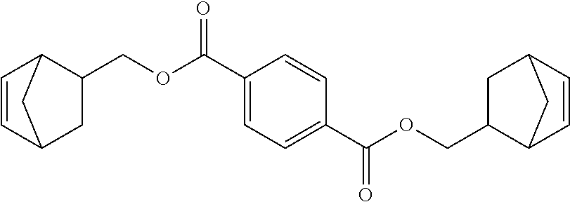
C1=CC2CC(COC(=O)C3=CC=C(C(OCC4C5C=CC(C4)C5)=O)C=C3)C1C2
